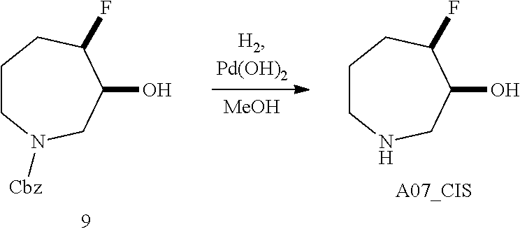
[MeOH].C1CN([Cbz])CC(O)C(F)C1.C1CNCC(O)C(F)C1
